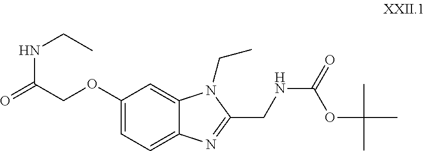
O=C(COC1=CC=C2C(=C1)N(CC)C(CNC(OC(C)(C)C)=O)=N2)NCC
